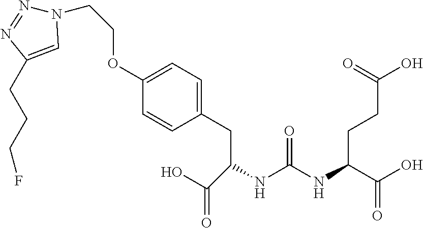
OC(C(NC(NC(CC1=CC=C(OCCN2N=NC(CCCF)=C2)C=C1)C(=O)O)=O)CCC(O)=O)=O
